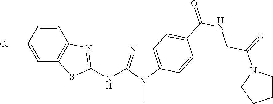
ClC1=CC2=C(C=C1)N=C(NC1=NC3=C(N1C)C=CC(C(NCC(=O)N1CCCC1)=O)=C3)S2
